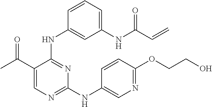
N(C1=NC=C(C(C)=O)C(NC2=CC(NC(C=C)=O)=CC=C2)=N1)C1=CN=C(OCCO)C=C1
